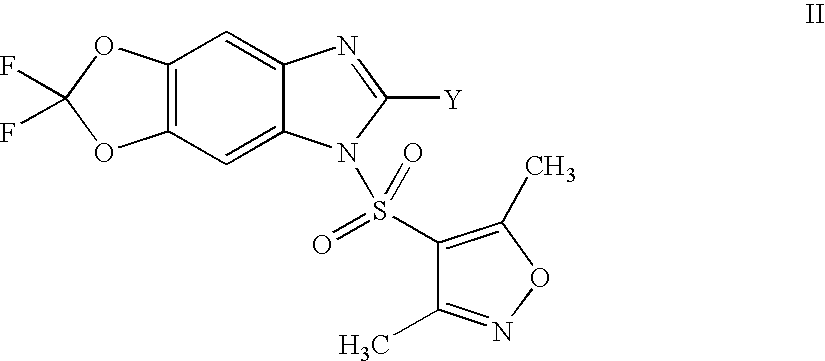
C12=C(C=C3C(=C1)N=C([Y])N3S(=O)(C1=C(C)ON=C1C)=O)OC(F)(F)O2
